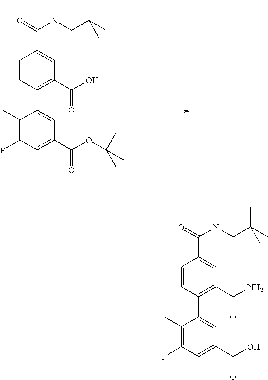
C1(C)=C(F)C=C(C(=O)OC(C)(C)C)C=C1C1=C(C(=O)O)C=C(C(=O)NCC(C)(C)C)C=C1.C1(C)=C(F)C=C(C(=O)O)C=C1C1=C(C(=O)N)C=C(C(=O)NCC(C)(C)C)C=C1
